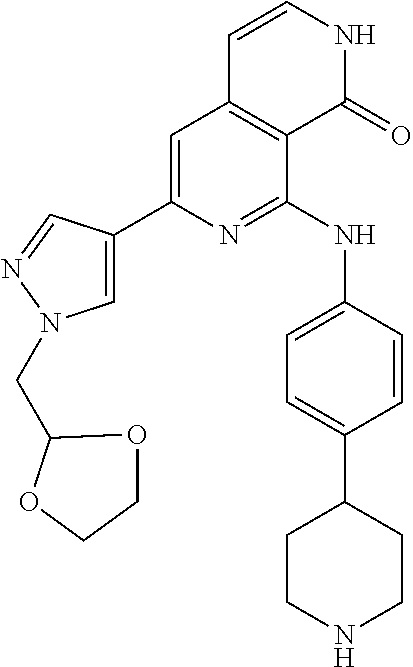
C1=C(C2=CN(CC3OCCO3)N=C2)N=C(NC2=CC=C(C3CCNCC3)C=C2)C2=C1C=CNC2=O
